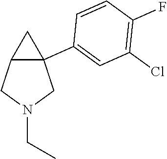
C12C(C3=CC(Cl)=C(F)C=C3)(CN(CC)C1)C2
